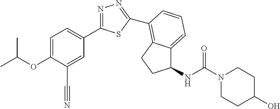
C1=C(OC(C)C)C(C#N)=CC(C2=NN=C(C3=C4C(=CC=C3)C(NC(N3CCC(O)CC3)=O)CC4)S2)=C1
